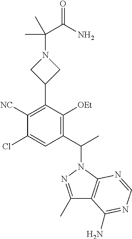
C1(Cl)=CC(C(C)N2N=C(C)C3=C2N=CN=C3N)=C([OEt])C(C2CN(C(C(N)=O)(C)C)C2)=C1[NC]
